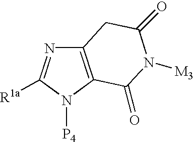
C12=C(N([P4])C([R1a])=N1)C(=O)N([M3])C(=O)C2
